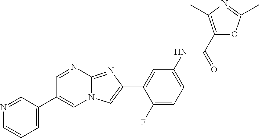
C1=NC2=NC(C3=CC(NC(C4=C(C)N=C(C)O4)=O)=CC=C3F)=CN2C=C1C1=CC=CN=C1
